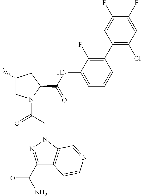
C1(F)CN(C(=O)CN2C3=C(C(C(=O)N)=N2)C=CN=C3)C(C(=O)NC2=CC=CC(C3=C(Cl)C=C(F)C(F)=C3)=C2F)C1
